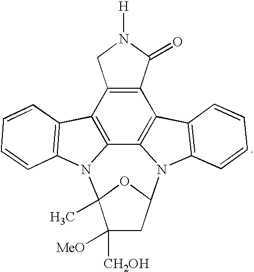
C12=C(C(=O)N([H])C1)C1=C3C4=C2C2=C(N4C4(C)C([MeO])([CH2OH])CC(N3C3=C1C=CC=C3)O4)C=CC=C2
